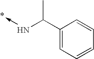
C1(C(C)N->C)=CC=CC=C1
